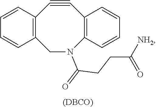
C1#CC2=C(CN(C(=O)CCC([NH2])=O)C3=C1C=CC=C3)C=CC=C2.[(DBCO)]
